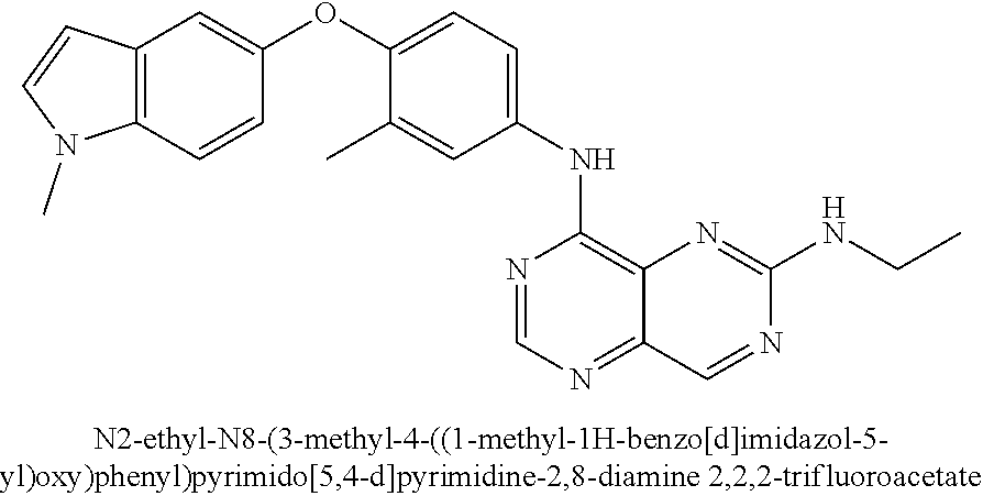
C12=C(C=CC(OC3=CC=C(NC4=C5C(=NC=N4)C=NC(NCC)=N5)C=C3C)=C1)N(C)C=C2
